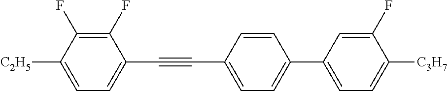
C1(F)=C(F)C([C2H5])=CC=C1C#CC1=CC=C(C2=CC=C([C3H7])C(F)=C2)C=C1
